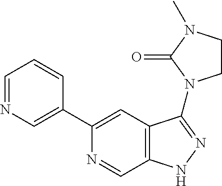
C1(C2=CN=CC=C2)=CC2=C(C=N1)NN=C2N1CCN(C)C1=O
